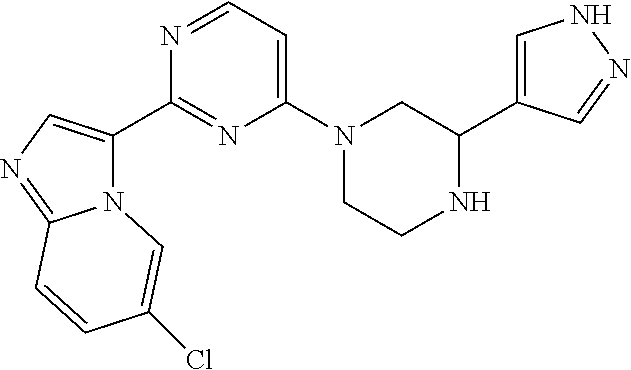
N12C(C3=NC(N4CCNC(C5=CNN=C5)C4)=CC=N3)=CN=C1C=CC(Cl)=C2
